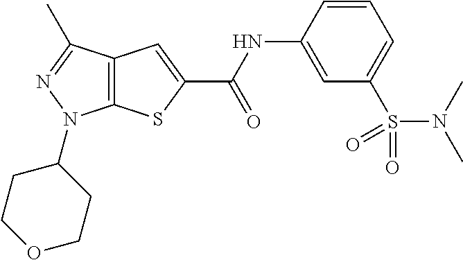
C12=C(C(C)=NN1C1CCOCC1)C=C(C(NC1=CC(S(N(C)C)(=O)=O)=CC=C1)=O)S2
